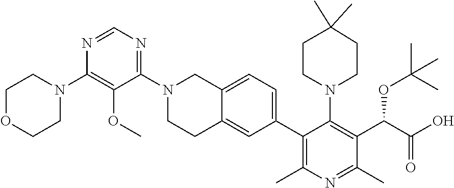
C1(C2=C(C)N=C(C)C(C(C(O)=O)OC(C)(C)C)=C2N2CCC(C)(C)CC2)=CC=C2C(=C1)CCN(C1=NC=NC(N3CCOCC3)=C1OC)C2
